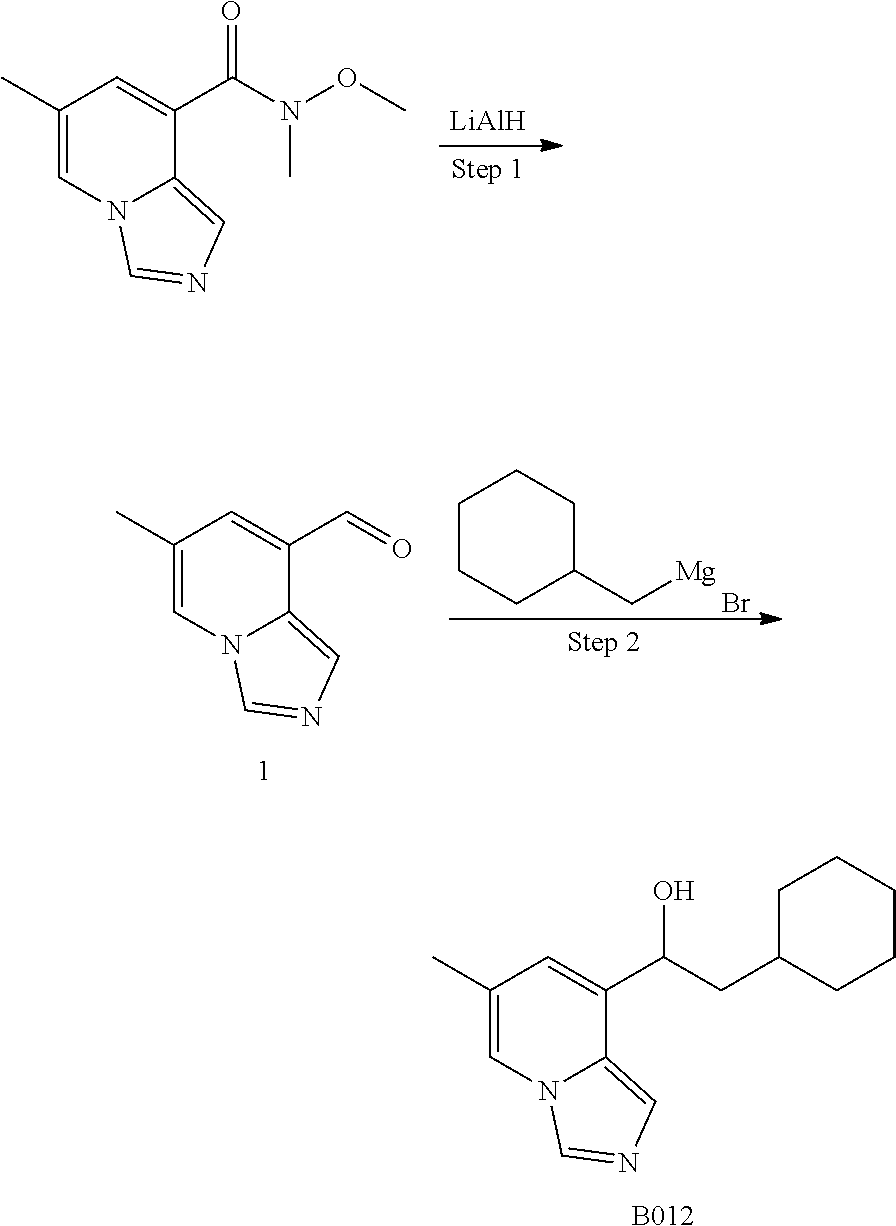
C1(C)=CN2C(=CN=C2)C(C(CC2CCCCC2)O)=C1.[B012].[LiAlH].C1(C)=CN2C(=CN=C2)C(C(N(OC)C)=O)=C1.C1(C)=CN2C(=CN=C2)C(C=O)=C1.C1CCC(C[Mg])CC1.Br
